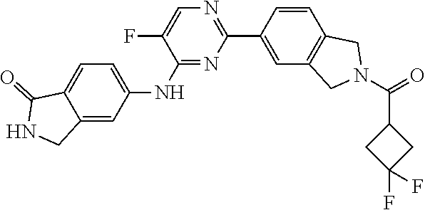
C12=CC=C(NC3=NC(C4=CC5=C(C=C4)CN(C(=O)C4CC(F)(F)C4)C5)=NC=C3F)C=C1CNC2=O
